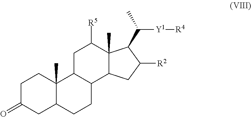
C1C(=O)CC2C(C)(C1)C1C(CC2)C2C(C)(C([R5])C1)C(C(C)[Y1][R4])C([R2])C2
